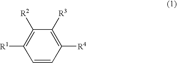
C1=CC([R4])=C([R3])C([R2])=C1[R1]
